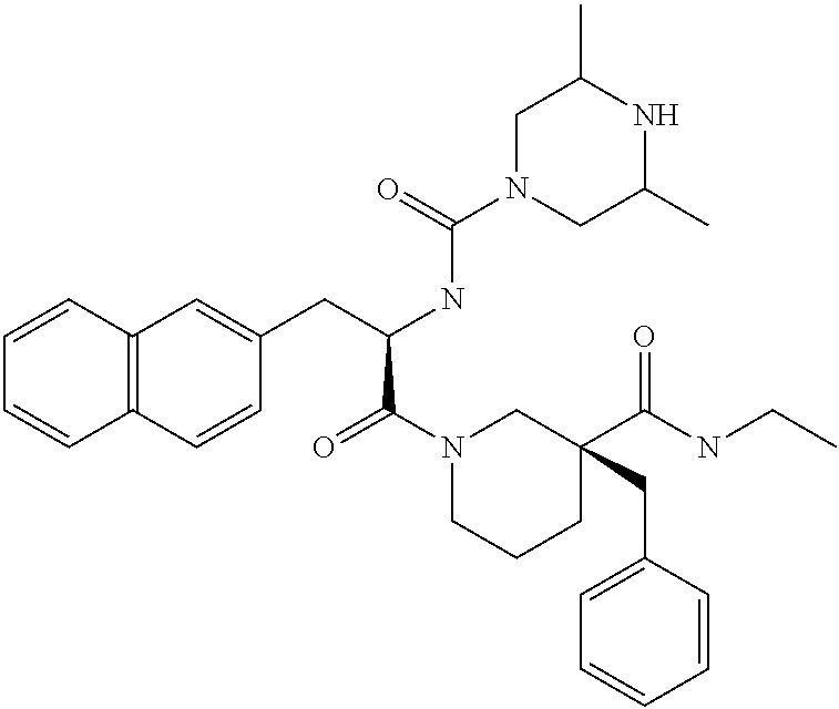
C12=C(C=CC(CC(NC(N3CC(C)NC(C)C3)=O)C(N3CCCC(C(NCC)=O)(CC4=CC=CC=C4)C3)=O)=C1)C=CC=C2
